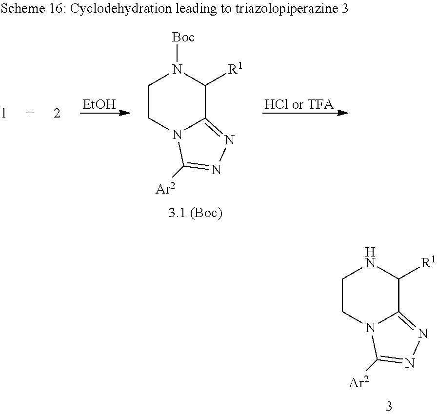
[EtOH].C1CN2C(=NN=C2[Ar2])C([R1])N1[Boc].[HCl or TFA].C1CN2C(=NN=C2[Ar2])C([R1])N1
